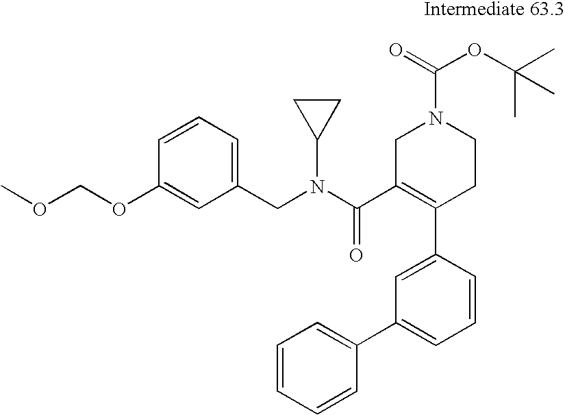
C1=CC=C(CN(C(C2=C(C3=CC(C4=CC=CC=C4)=CC=C3)CCN(C(=O)OC(C)(C)C)C2)=O)C2CC2)C=C1OCOC
